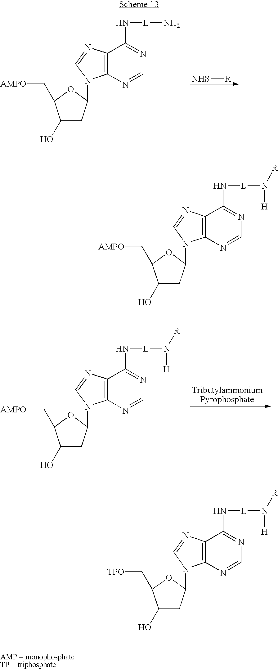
[NHS][R].C12=C(N=CN=C1N[L]N)N(C1CC(O)C(C[AMPO])O1)C=N2.C12=C(N=CN=C1N[L]N([H])[R])N(C1CC(O)C(C[AMPO])O1)C=N2.C12=C(N=CN=C1N[L]N([H])[R])N(C1CC(O)C(C[AMPO])O1)C=N2.C12=C(N=CN=C1N[L]N([H])[R])N(C1CC(O)C(C[TPO])O1)C=N2
